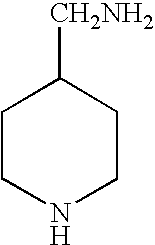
C1CNCCC1[CH2NH2]
